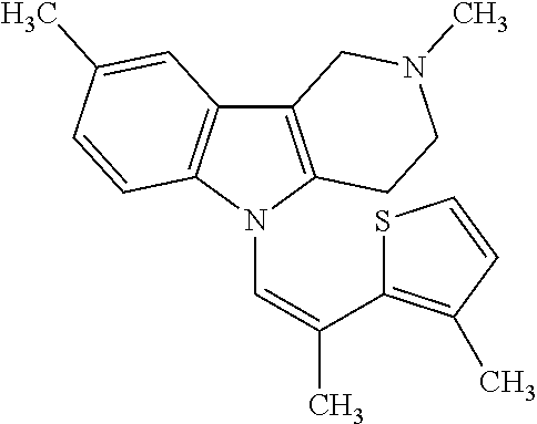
C12=C(N(C=C(C)C3=C(C)C=CS3)C3=C1C=C(C)C=C3)CCN(C)C2
